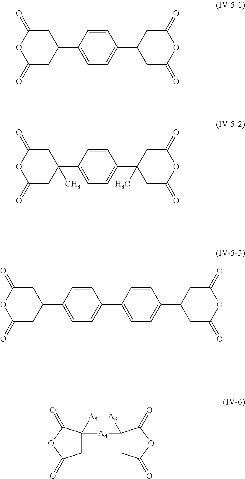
C1(=O)CC(C2=CC=C(C3CC(=O)OC(=O)C3)C=C2)CC(=O)O1.C1(=O)CC(C2=CC=C(C3(C)CC(=O)OC(=O)C3)C=C2)(C)CC(=O)O1.C1(=O)CC(C2=CC=C(C3=CC=C(C4CC(=O)OC(=O)C4)C=C3)C=C2)CC(=O)O1.C1C([A4]C2([A6])CC(=O)OC2=O)([A5])C(=O)OC1=O
